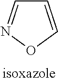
O1C=CC=N1
